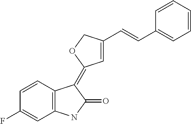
C1=CC2=C(C=C1F)NC(=O)C2=C1C=C(C=CC2=CC=CC=C2)CO1
